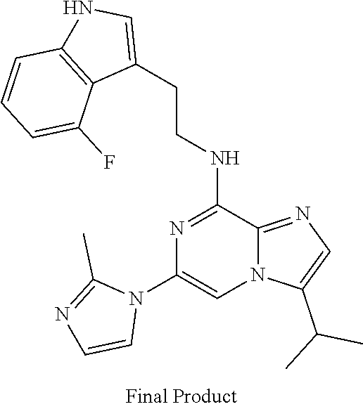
C1=CN=C(C)N1C1=CN2C(=NC=C2C(C)C)C(NCCC2=CNC3=C2C(F)=CC=C3)=N1
